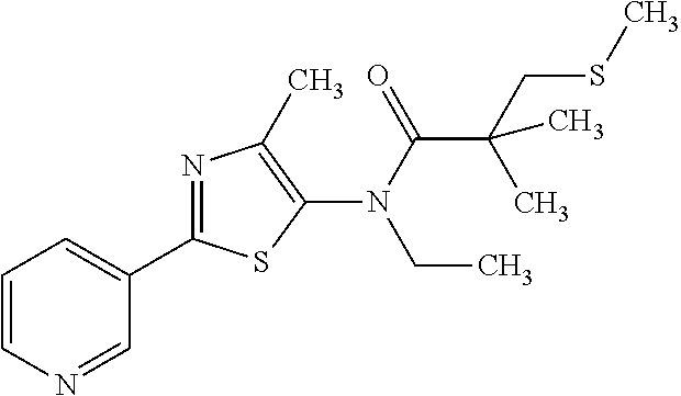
C1=CN=CC(C2=NC(C)=C(N(C(=O)C(CSC)(C)C)CC)S2)=C1
